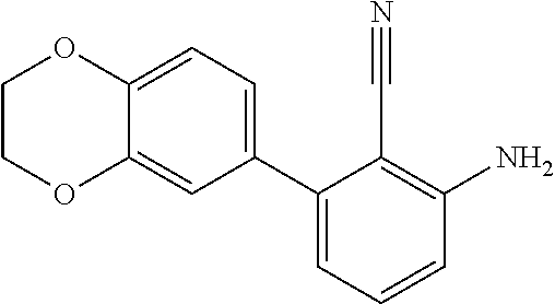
NC1=C(C#N)C(C2=CC=C3C(=C2)OCCO3)=CC=C1
